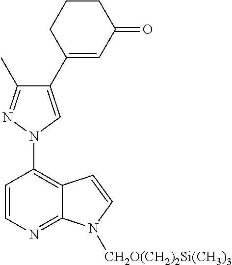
C1=CN=C2C(=C1N1C=C(C3=CC(=O)CCC3)C(C)=N1)C=CN2[CH2O(CH2)2Si(CH3)3]
